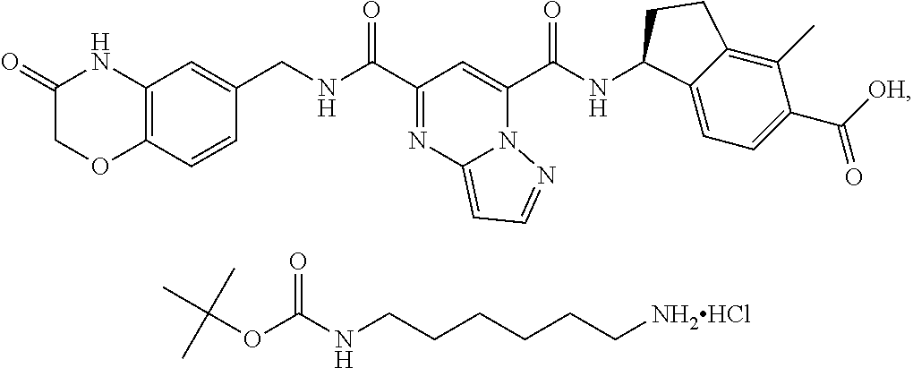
N(CCCCCC[NH2HCl])C(OC(C)(C)C)=O.C(C1=NC2=CC=NN2C(C(NC2C3=CC=C(C([OH])=O)C(C)=C3CC2)=O)=C1)(=O)NCC1=CC2=C(C=C1)OCC(=O)N2
